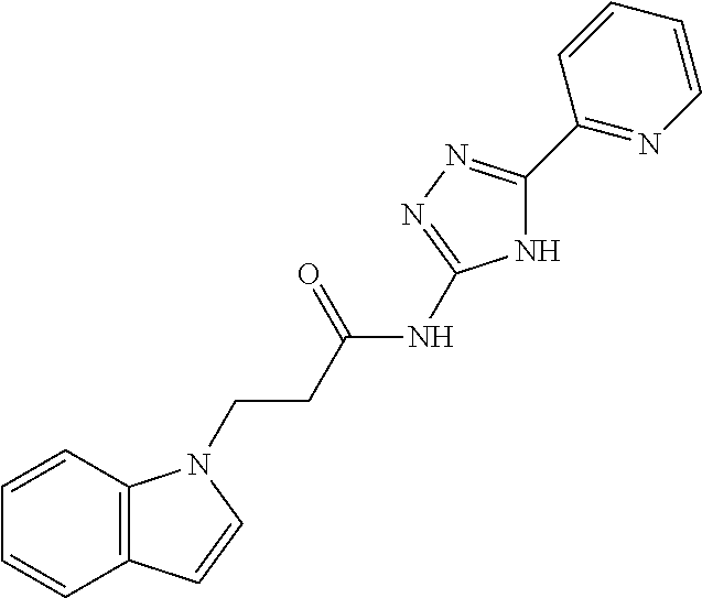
N1C(C2=NC=CC=C2)=NN=C1NC(CCN1C2=C(C=C1)C=CC=C2)=O
